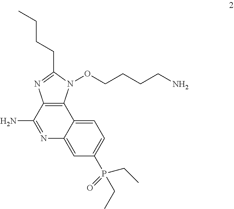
C12=C(N(OCCCCN)C(CCCC)=N1)C1=CC=C(P(=O)(CC)CC)C=C1N=C2N
